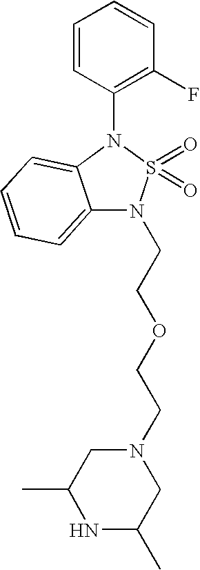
C12=CC=CC=C1N(C1=C(F)C=CC=C1)S(=O)(=O)N2CCOCCN1CC(C)NC(C)C1
